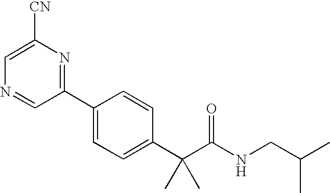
C1(C2=CC=C(C(C(NCC(C)C)=O)(C)C)C=C2)=NC([CN])=CN=C1
